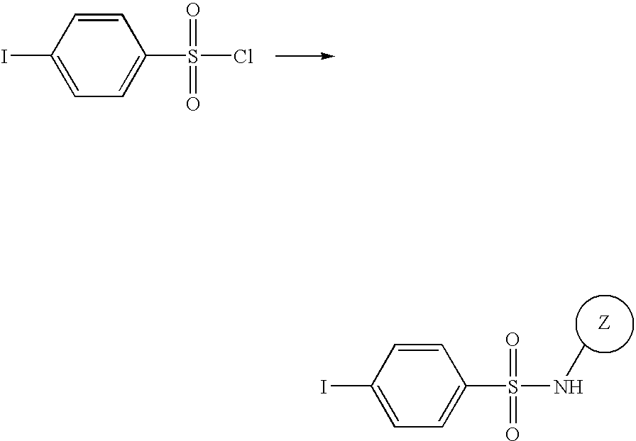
C1=CC(I)=CC=C1S(=O)(=O)NC.C1=CC(I)=CC=C1S(=O)(=O)Cl
